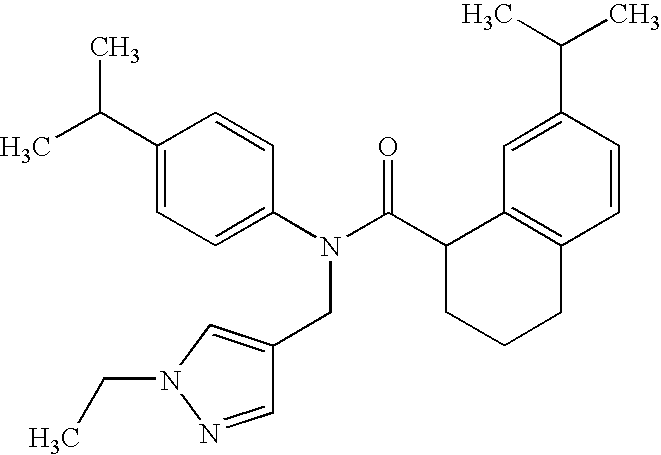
C1=C(C(C)C)C=CC(N(C(C2CCCC3=C2C=C(C(C)C)C=C3)=O)CC2=CN(CC)N=C2)=C1
